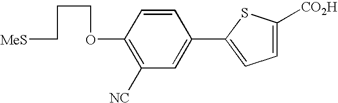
C1(OCCC[MeS])=C([NC])C=C(C2=CC=C([CO2H])S2)C=C1
